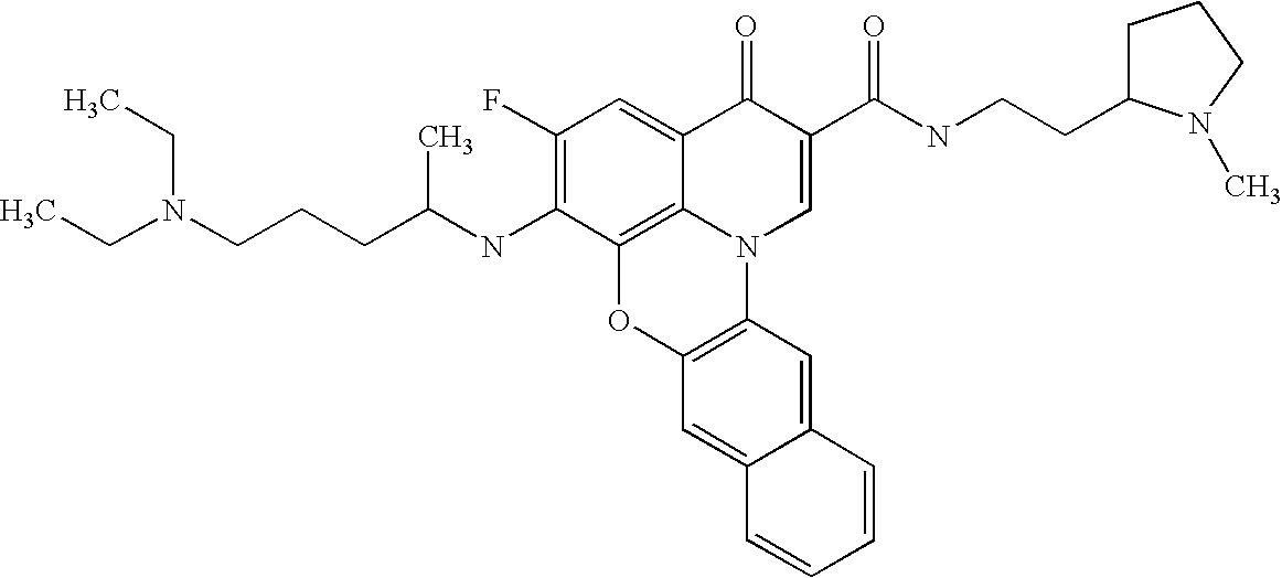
C1(F)=C(NC(CCCN(CC)CC)C)C2=C3C(=C1)C(=O)C(C(=O)NCCC1CCCN1C)=CN3C1=C(O2)C=C2C(=C1)C=CC=C2
